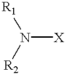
[R1]N([R2])[X]
